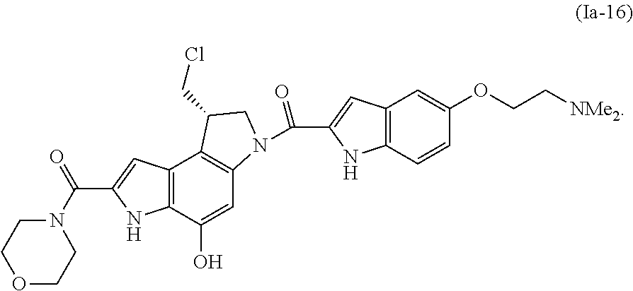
C12=C(C(O)=CC3=C1C(CCl)CN3C(C1=CC3=C(N1)C=CC(OCC[NMe2])=C3)=O)NC(C(N1CCOCC1)=O)=C2
